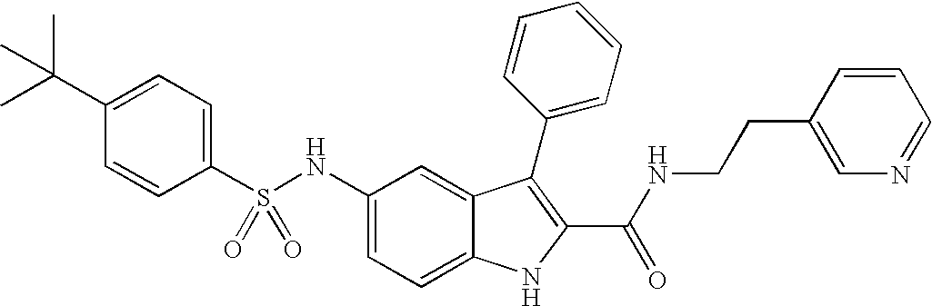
C1(C(C)(C)C)=CC=C(S(NC2=CC=C3C(=C2)C(C2=CC=CC=C2)=C(C(NCCC2=CN=CC=C2)=O)N3)(=O)=O)C=C1
